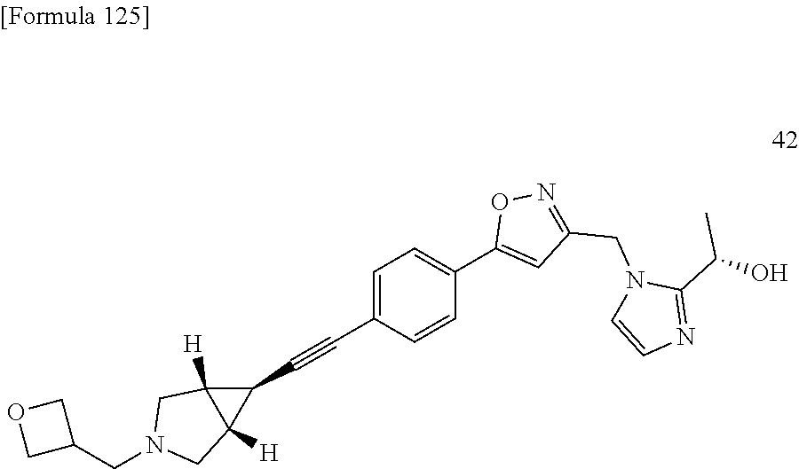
C1=C(C#CC2C3([H])C2([H])CN(CC2COC2)C3)C=CC(C2=CC(CN3C=CN=C3C(O)C)=NO2)=C1
